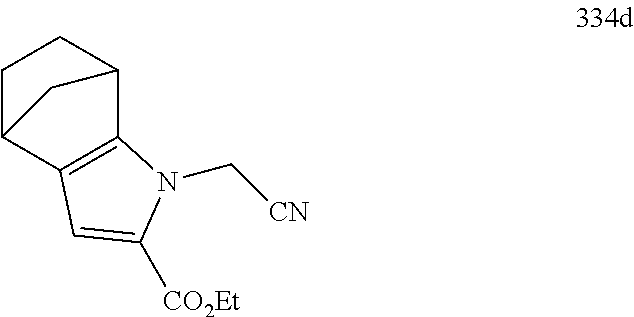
C12=C(C3CCC1C3)N(C[CN])C([CO2Et])=C2
